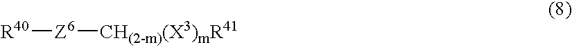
[R40][Z6][CH(2-m)(X3)mR41]
